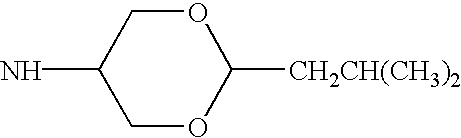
C1OC([CH2CH(CH3)2])OCC1N
